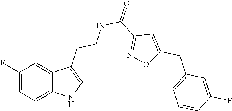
C1(F)=CC=C2C(=C1)C(CCNC(=O)C1=NOC(CC3=CC=CC(F)=C3)=C1)=CN2
